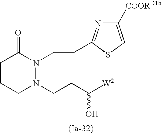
C1CCN(CCC([W2])O)N(CCC2=NC([COORD1b])=CS2)C1=O
